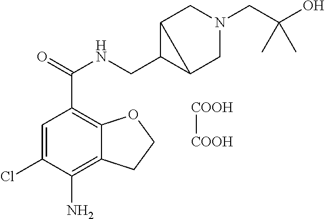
[COOH][COOH].C1=C(Cl)C(N)=C2C(=C1C(=O)NCC1C3CN(CC(O)(C)C)CC13)OCC2
